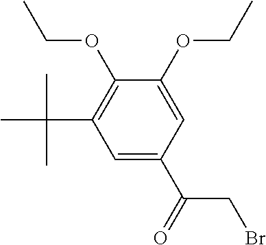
C1=C(C(=O)CBr)C=C(OCC)C(OCC)=C1C(C)(C)C
